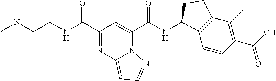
N(C(C1=NC2=CC=NN2C(C(NC2C3=C(C(C)=C(C(O)=O)C=C3)CC2)=O)=C1)=O)CCN(C)C
